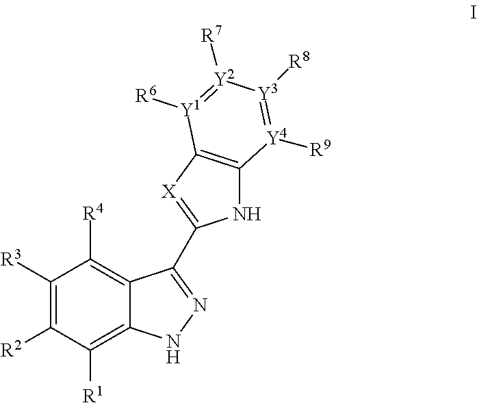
C1([R3])=C([R2])C([R1])=C2C(=C1[R4])C(C1=[X]C3=C(N1)[Y4]([R9])=[Y3]([R8])[Y2]([R7])=[Y1]3[R6])=NN2
